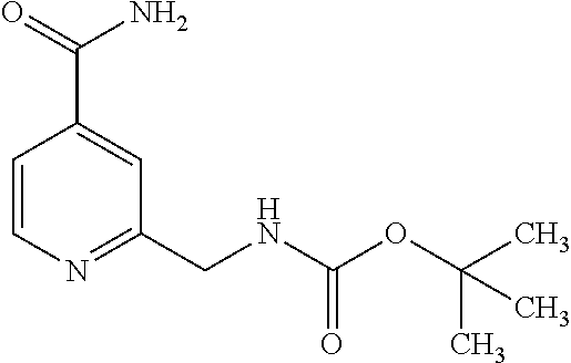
C1=CN=C(CNC(OC(C)(C)C)=O)C=C1C(N)=O
